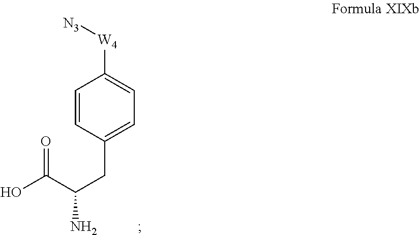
O=C(C(CC1=CC=C([W4][N3])C=C1)N)O
